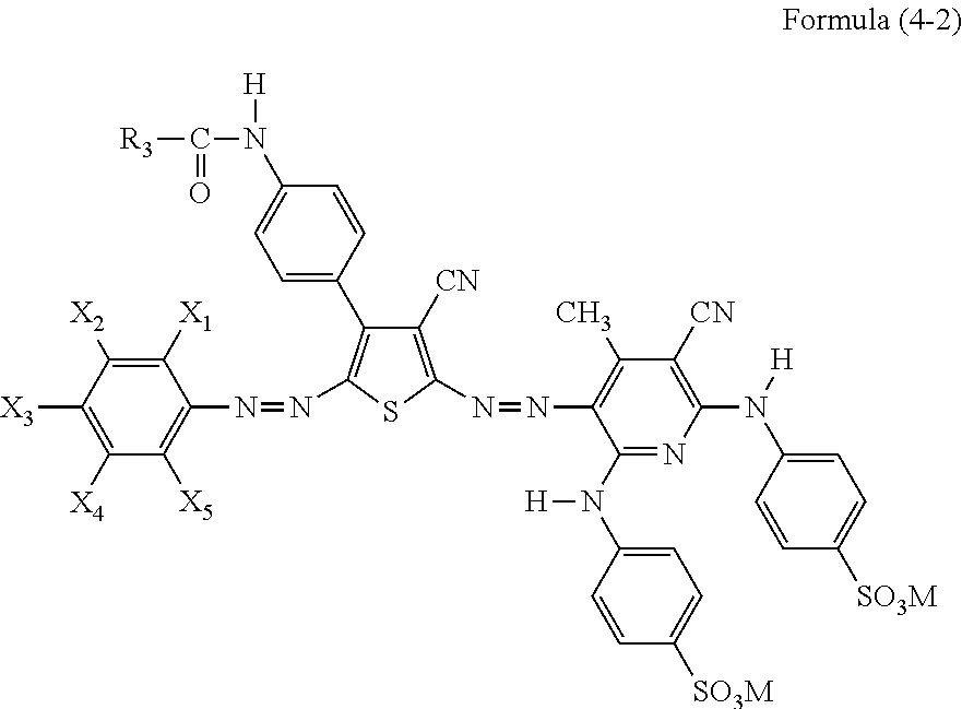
C(N(C1=CC=C(C2=C(N=NC3=C([X5])C([X4])=C([X3])C([X2])=C3[X1])SC(N=NC3=C(C)C([CN])=C(N([H])C4=CC=C([SO3M])C=C4)N=C3N([H])C3=CC=C([SO3M])C=C3)=C2[CN])C=C1)[H])([R3])=O
